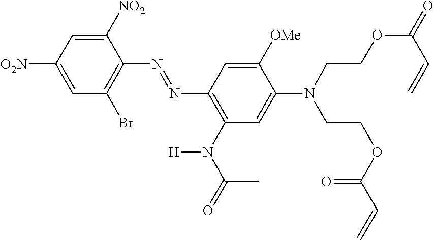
C1=C([O2N])C=C([NO2])C(N=NC2=C(N(C(=O)C)[H])C=C(N(CCOC(C=C)=O)CCOC(=O)C=C)C([OMe])=C2)=C1Br
